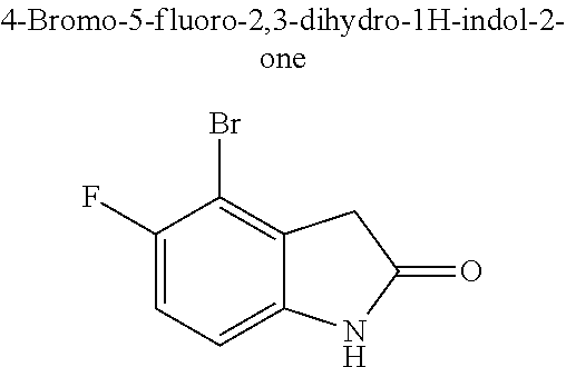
C1(F)=CC=C2C(=C1Br)CC(=O)N2
